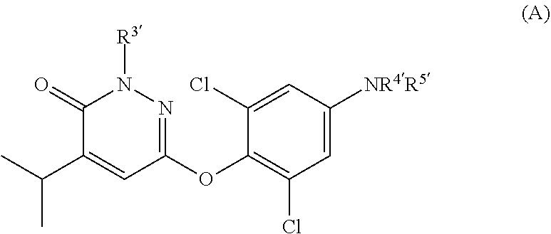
C1(Cl)=CC([NR4R5])=CC(Cl)=C1OC1=NN([R3])C(=O)C(C(C)C)=C1
